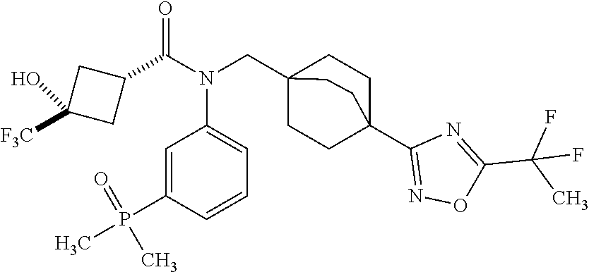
C1(C(N(CC23CCC(C4=NOC(C(C)(F)F)=N4)(CC2)CC3)C2=CC=CC(P(=O)(C)C)=C2)=O)CC([F3C])(O)C1
